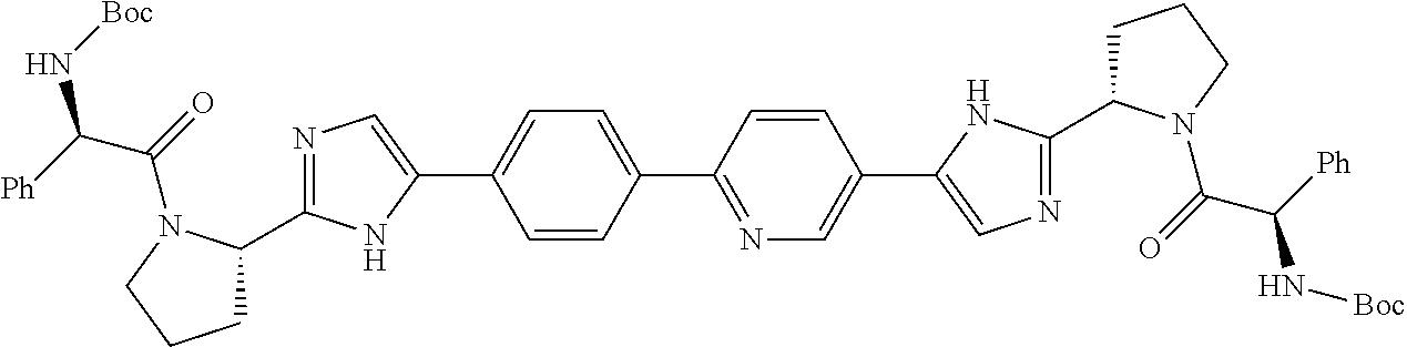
C1(C2=NC=C(C3=CN=C(C4CCCN4C(C([Ph])N[Boc])=O)N3)C=C2)=CC=C(C2=CN=C(C3CCCN3C(=O)C([Ph])N[Boc])N2)C=C1
